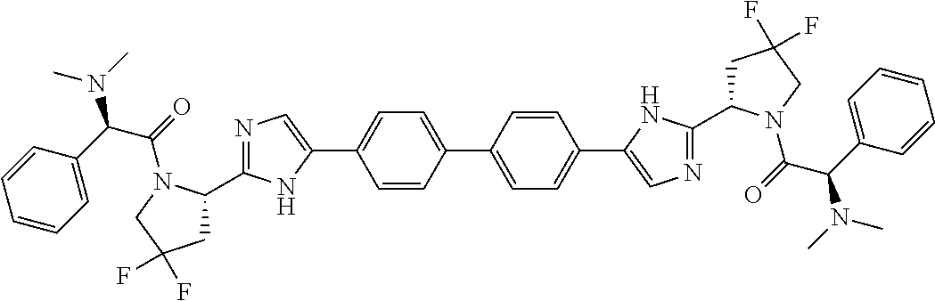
C1(C2=CC=C(C3=CC=C(C4=CN=C(C5CC(F)(F)CN5C(=O)C(C5=CC=CC=C5)N(C)C)N4)C=C3)C=C2)=CN=C(C2CC(F)(F)CN2C(=O)C(C2=CC=CC=C2)N(C)C)N1
